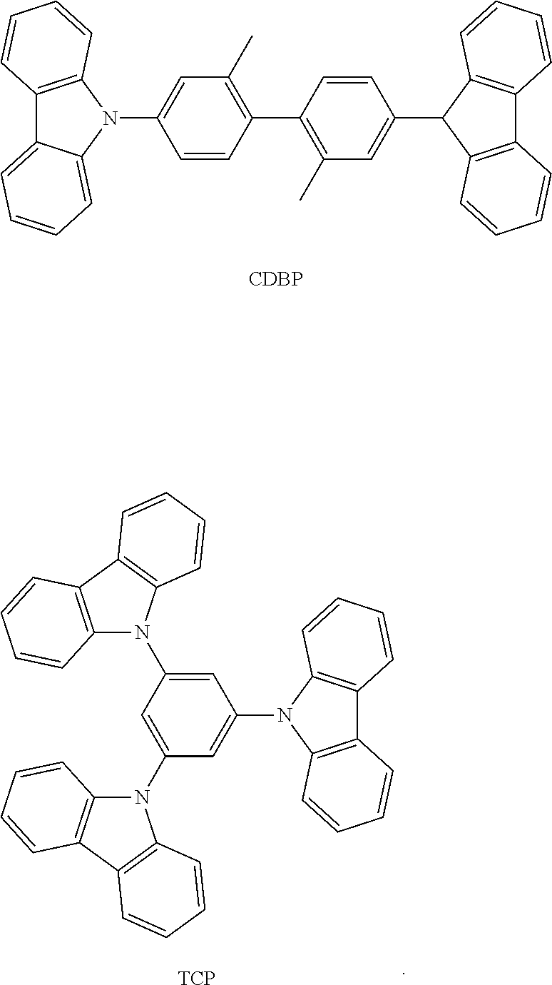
[CDBP].C1(N2C3=CC=CC=C3C3=C2C=CC=C3)=CC(C)=C(C2=C(C)C=C(C3C4=C(C5=C3C=CC=C5)C=CC=C4)C=C2)C=C1.C1=C(N2C3=C(C4=C2C=CC=C4)C=CC=C3)C=C(N2C3=C(C4=C2C=CC=C4)C=CC=C3)C=C1N1C2=C(C3=C1C=CC=C3)C=CC=C2.[TCP]
